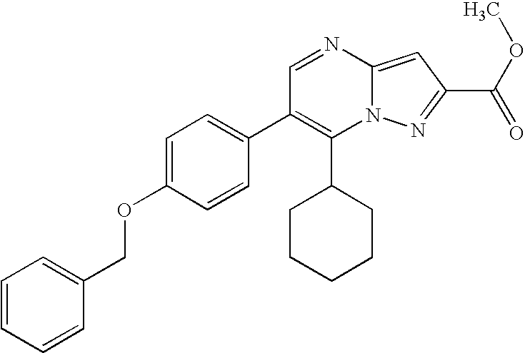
C1(C2CCCCC2)=C(C2=CC=C(OCC3=CC=CC=C3)C=C2)C=NC2=CC(C(OC)=O)=NN12
